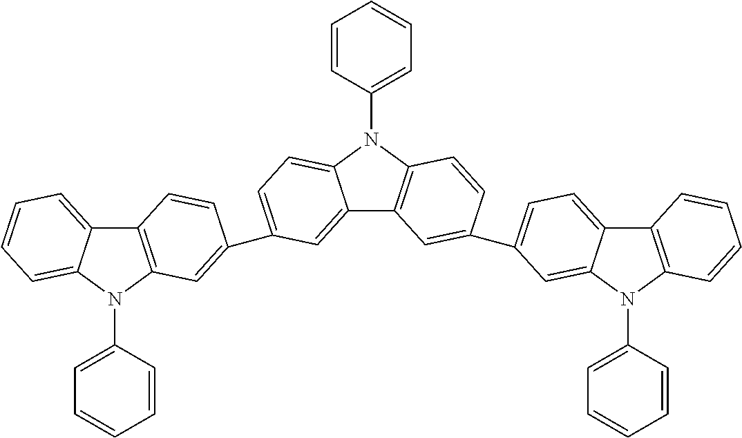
C12=CC=CC=C1N(C1=CC=CC=C1)C1=C2C=CC(C2=CC=C3C(=C2)C2=C(N3C3=CC=CC=C3)C=CC(C3=CC=C4C5=C(N(C6=CC=CC=C6)C4=C3)C=CC=C5)=C2)=C1
